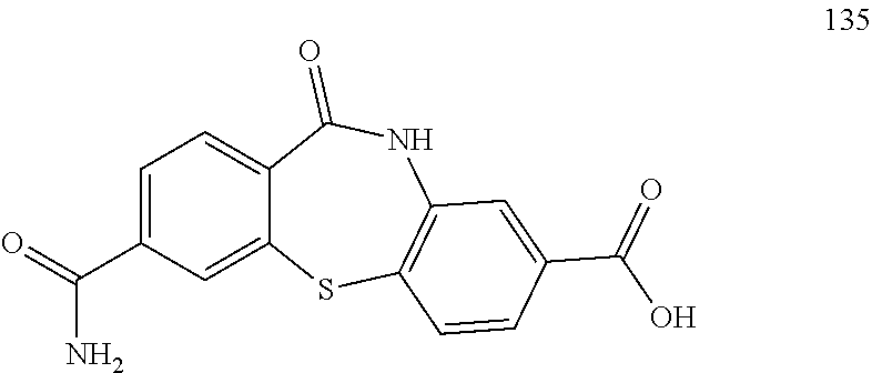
NC(=O)C1=CC=C2C(=C1)SC1=C(NC2=O)C=C(C(O)=O)C=C1
